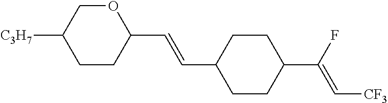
C1CC(C(F)=C[CF3])CCC1C=CC1OCC([C3H7])CC1
